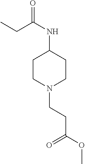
C1CN(CCC(OC)=O)CCC1NC(CC)=O
